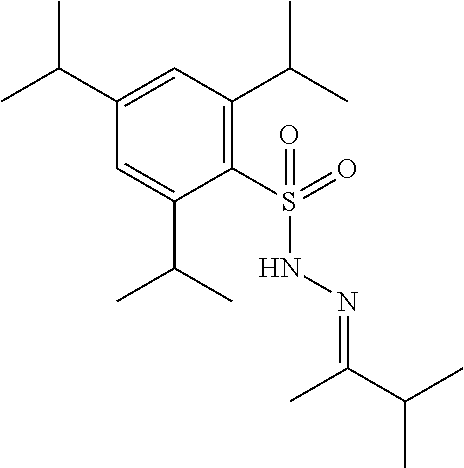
C1=C(C(C)C)C(S(=O)(NN=C(C(C)C)C)=O)=C(C(C)C)C=C1C(C)C
